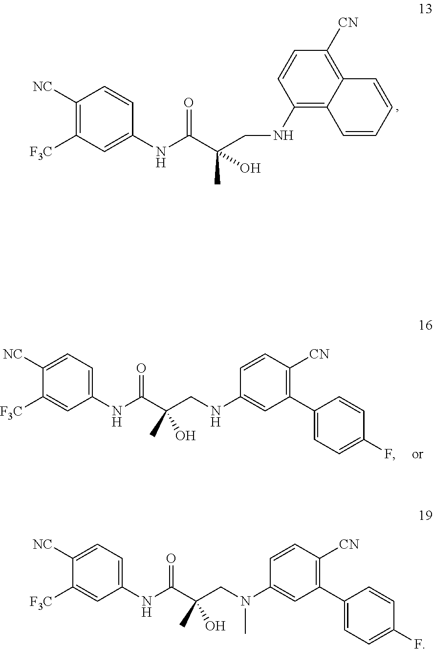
C1([NC])=C([F3C])C=C(NC(C(CNC2=C3C(=C([CN])C=C2)C=CC=C3)(C)O)=O)C=C1.C1([NC])=CC=C(NC(C(CN(C2=CC(C3=CC=C(F)C=C3)=C([CN])C=C2)C)(C)O)=O)C=C1[F3C].C1([NC])=CC=C(NC(C(CNC2=CC(C3=CC=C(F)C=C3)=C([CN])C=C2)(C)O)=O)C=C1[F3C]
